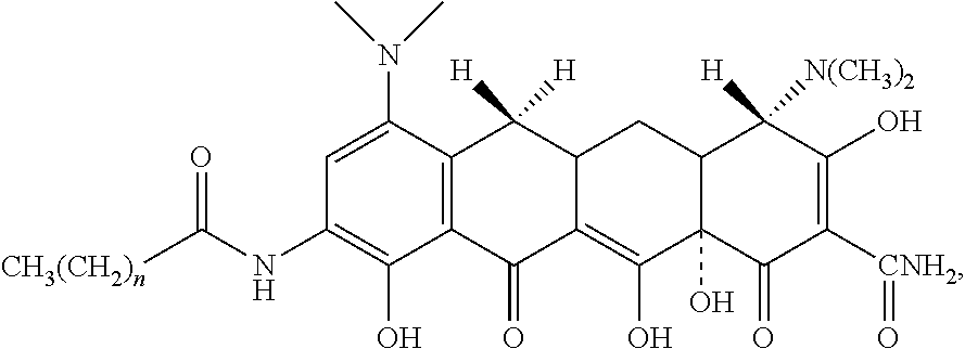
C12=C(C(=O)C3=C(O)C4(O)C(CC3C1([H])[H])C([N(CH3)2])([H])C(O)=C([CNH2]=O)C4=O)C(O)=C(NC([CH3(CH2)n])=O)C=C2N(C)C
